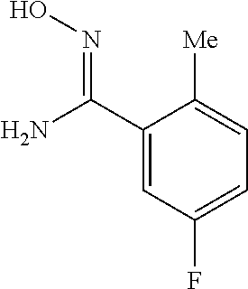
C1(C(N)=NO)=CC(F)=CC=C1[Me]
